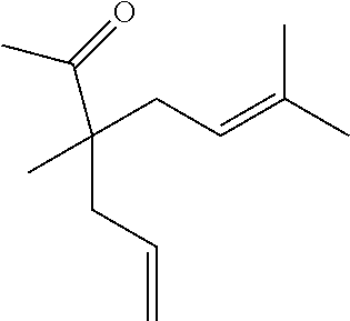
C(C(CC=C(C)C)(C)CC=C)(=O)C
